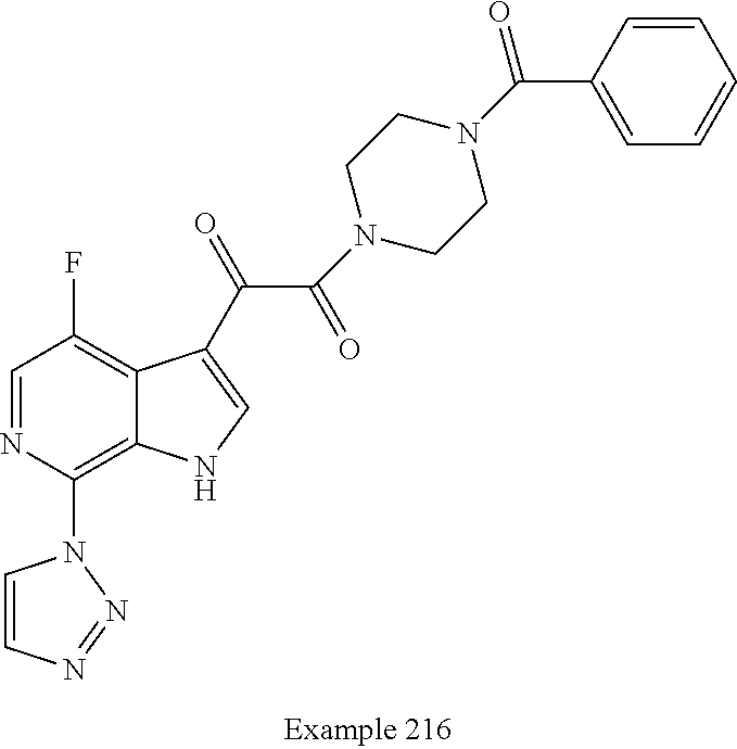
C12=C(N3C=CN=N3)N=CC(F)=C1C(C(=O)C(=O)N1CCN(C(C3=CC=CC=C3)=O)CC1)=CN2
